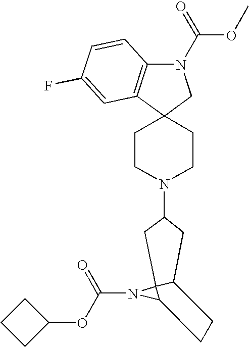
C1CN(C2CC3C4(N(C(=O)OC5CCC5)C4CC3)C2)CCC12CN(C(=O)OC)C1=C2C=C(F)C=C1
